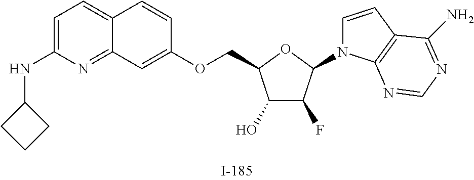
C1(O)C(F)C(N2C=CC3=C2N=CN=C3N)OC1COC1=CC2=NC(NC3CCC3)=CC=C2C=C1
